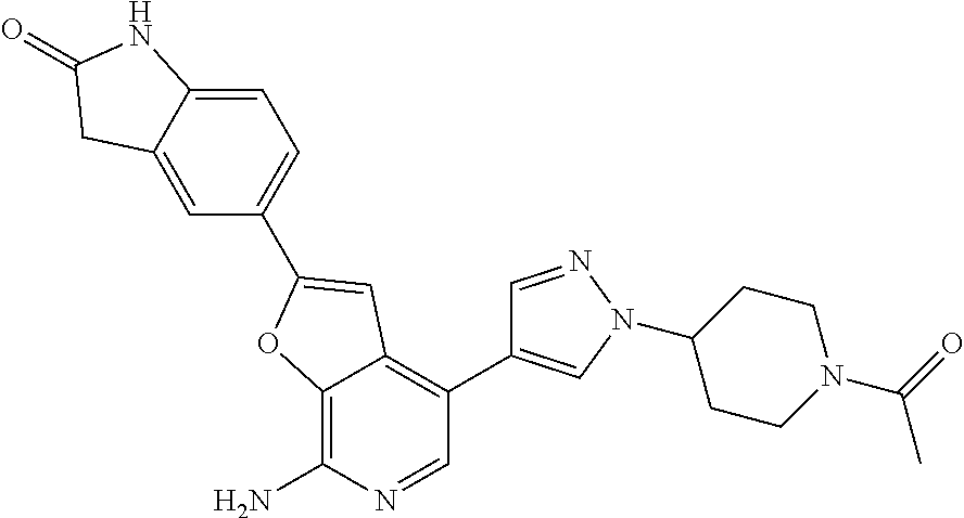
C12=C(N)N=CC(C3=CN(C4CCN(C(C)=O)CC4)N=C3)=C1C=C(C1=CC=C3C(=C1)CC(=O)N3)O2
